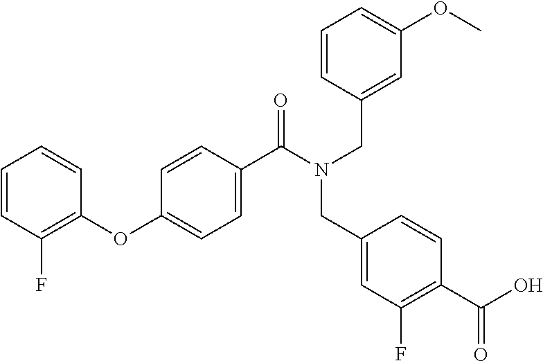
C1(OC2=CC=C(C(N(CC3=CC(OC)=CC=C3)CC3=CC(F)=C(C(O)=O)C=C3)=O)C=C2)=C(F)C=CC=C1
